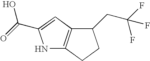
N1C2=C(C=C1C(=O)O)C(CC(F)(F)F)CC2
